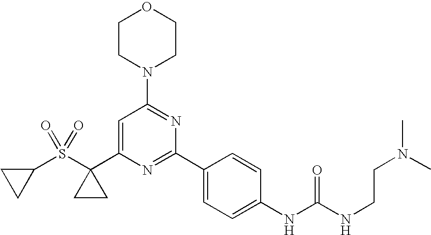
C1CC1S(C1(C2=CC(N3CCOCC3)=NC(C3=CC=C(NC(=O)NCCN(C)C)C=C3)=N2)CC1)(=O)=O
